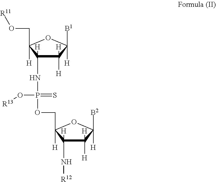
C1([H])([H])C(NP(OCC2([H])C(N[R12])([H])C([H])([H])C([B2])([H])O2)(=S)O[R13])([H])C(CO[R11])([H])OC1([B1])[H]
